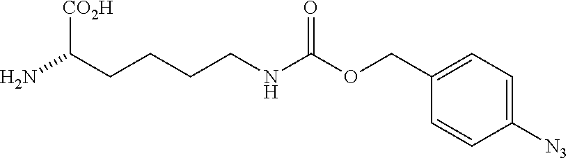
C(N)(CCCCNC(OCC1=CC=C([N3])C=C1)=O)[CO2H]
